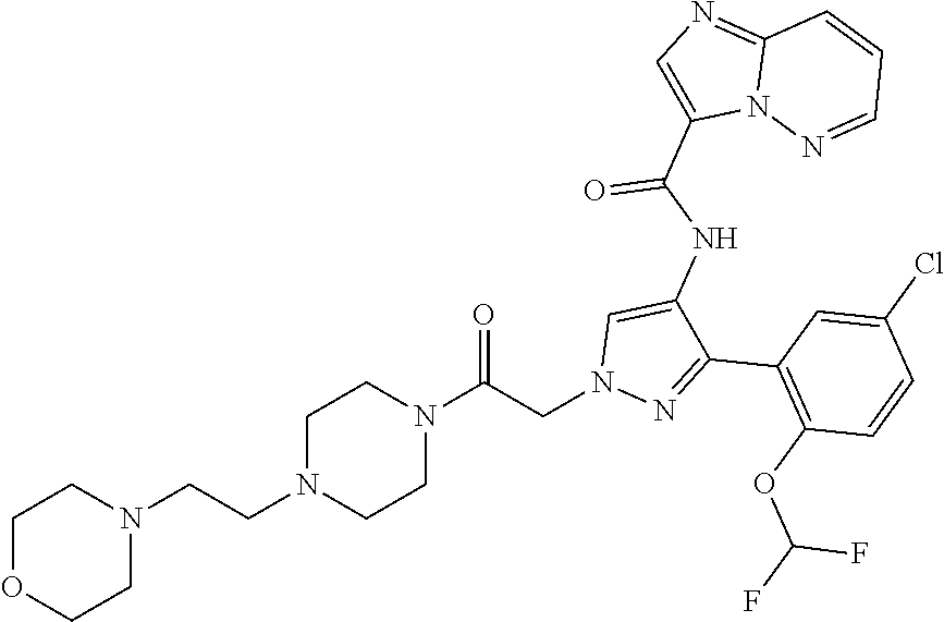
C(N1CCN(C(CN2N=C(C3=C(OC(F)F)C=CC(Cl)=C3)C(NC(C3=CN=C4N3N=CC=C4)=O)=C2)=O)CC1)CN1CCOCC1
